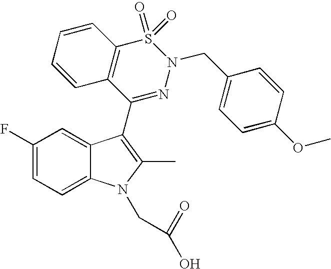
C1(F)=CC=C2C(=C1)C(C1=NN(CC3=CC=C(OC)C=C3)S(=O)(=O)C3=C1C=CC=C3)=C(C)N2CC(=O)O
